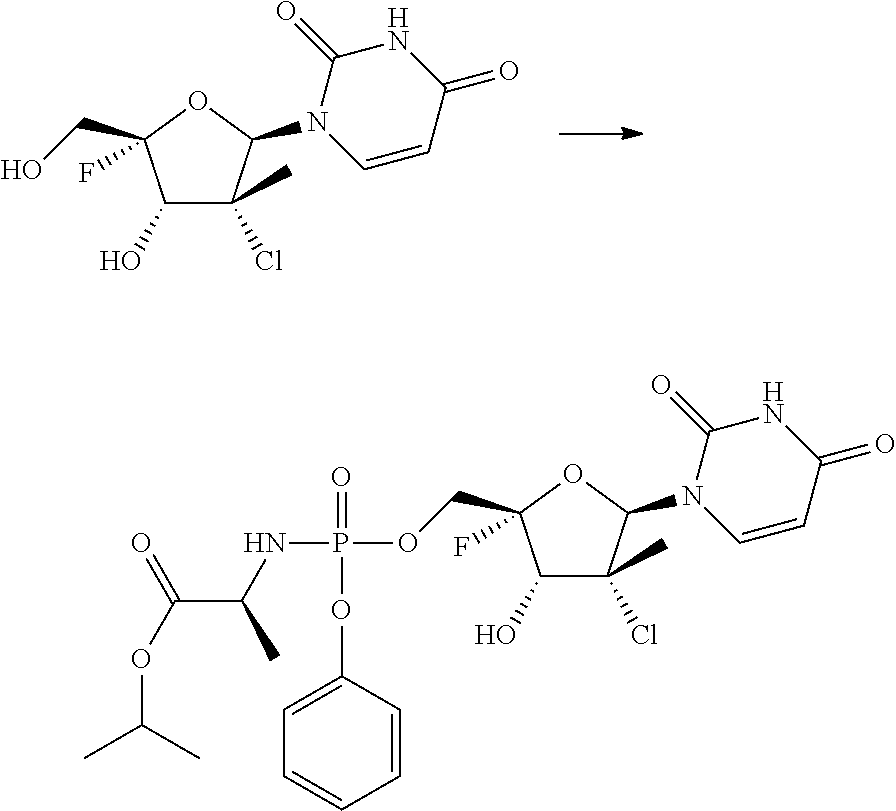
C1(O)C(Cl)(C)C(N2C=CC(=O)NC2=O)OC1(F)CO.C1(O)C(Cl)(C)C(N2C=CC(=O)NC2=O)OC1(F)COP(NC(C)C(=O)OC(C)C)(=O)OC1=CC=CC=C1
